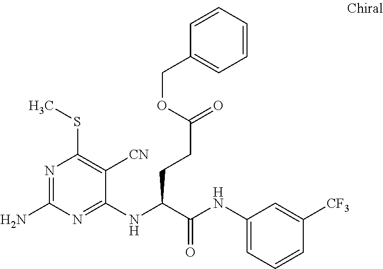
C1(NC(C(NC2=CC=CC([CF3])=C2)=O)CCC(=O)OCC2=CC=CC=C2)=NC(N)=NC(SC)=C1[CN]
